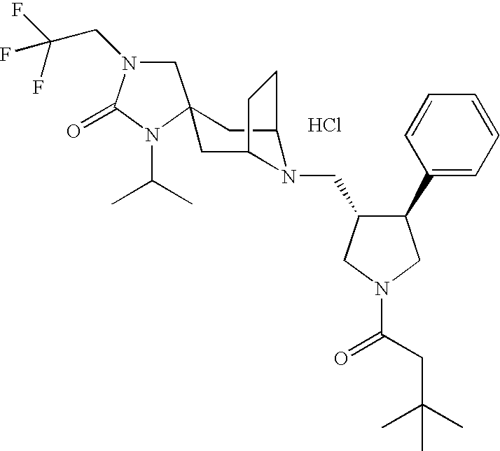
Cl.C1N(CC(F)(F)F)C(=O)N(C(C)C)C12CC1N(CC3C(C4=CC=CC=C4)CN(C(=O)CC(C)(C)C)C3)C(C2)CC1
